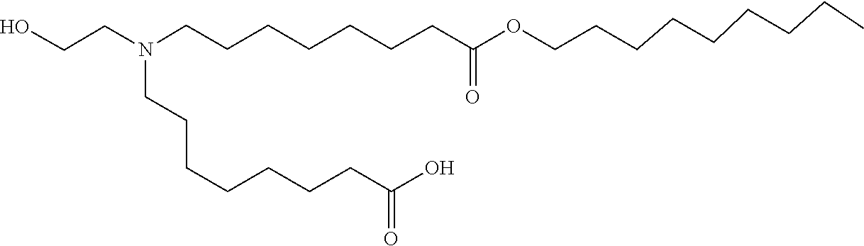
C(C(=O)O)CCCCCCN(CCCCCCCC(=O)OCCCCCCCCC)CCO
